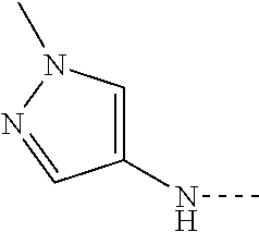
N(C)C1=CN(C)N=C1
